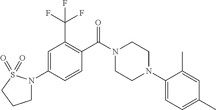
C1=C(N2CCCS2(=O)=O)C=CC(C(N2CCN(C3=CC=C(C)C=C3C)CC2)=O)=C1C(F)(F)F
